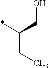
*C(CO)CC
